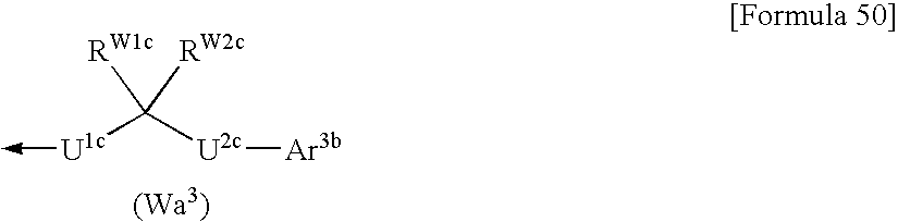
[U1c](C([U2c][Ar3b])([RW1c])[RW2c])->C
